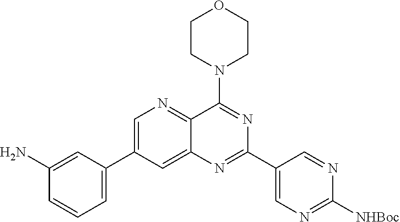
C1=C(C2=CC=CC(N)=C2)C=C2C(=N1)C(N1CCOCC1)=NC(C1=CN=C([NHBoc])N=C1)=N2
